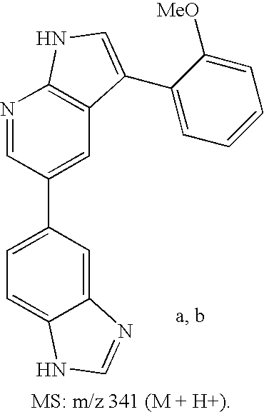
C1(C2=CC3=C(N=C2)NC=C3C2=CC=CC=C2[MeO])=CC=C2C(=C1)N=CN2
